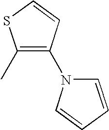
C1(C)=C(N2C=CC=C2)C=CS1
